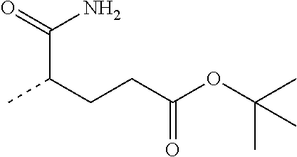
CC(CCC(OC(C)(C)C)=O)C(N)=O
